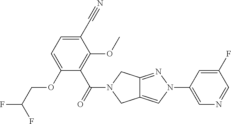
C1(C#N)=CC=C(OCC(F)F)C(C(=O)N2CC3=CN(C4=CN=CC(F)=C4)N=C3C2)=C1OC
